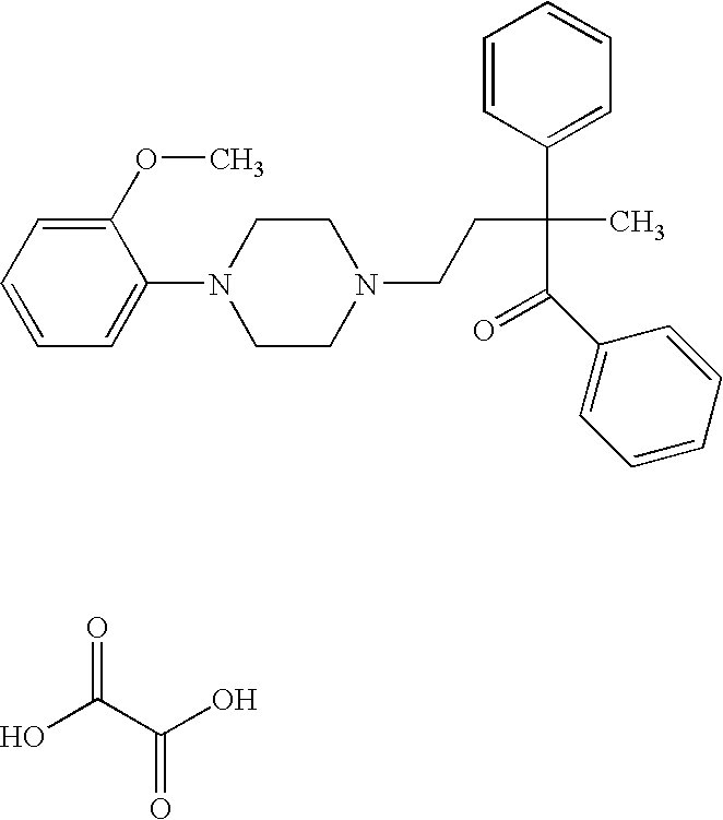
C1=CC=C(N2CCN(CCC(C3=CC=CC=C3)(C(C3=CC=CC=C3)=O)C)CC2)C(OC)=C1.OC(C(O)=O)=O
